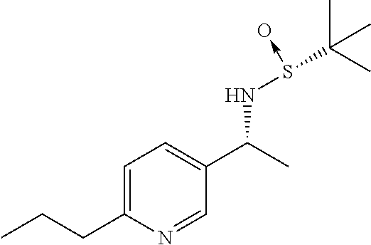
C1=C(CCC)N=CC(C(C)NS(->O)C(C)(C)C)=C1
